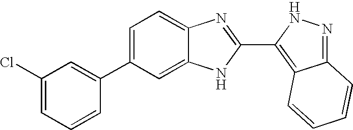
C1=C(C2=CC(Cl)=CC=C2)C=C2C(=C1)N=C(C1=C3C(=NN1)C=CC=C3)N2
